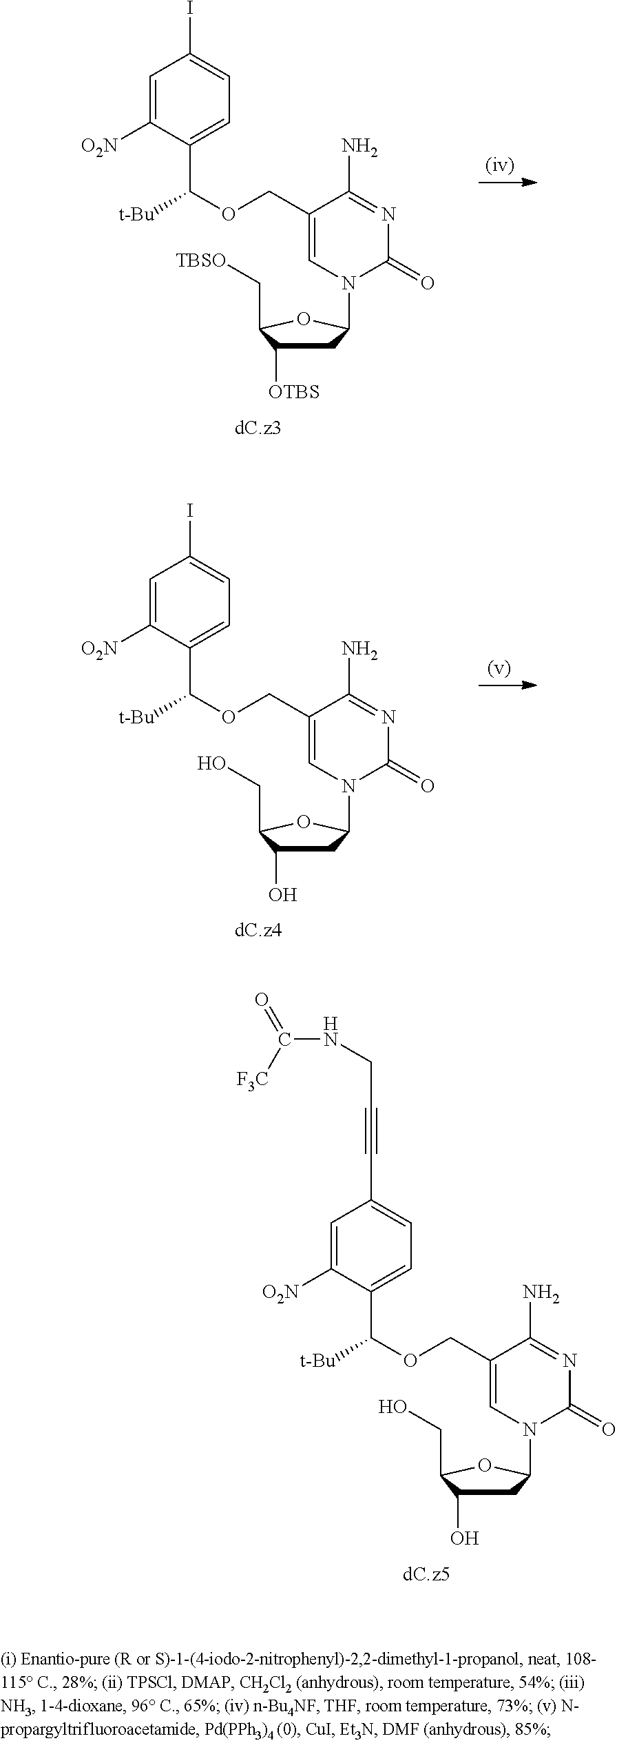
C1C([OTBS])C(C[TBSO])OC1N1C(=O)N=C(N)C(COC([t-Bu])C2=CC=C(I)C=C2[O2N])=C1.C1C(O)C(CO)OC1N1C(=O)N=C(N)C(COC([t-Bu])C2=CC=C(I)C=C2[O2N])=C1.C1C(O)C(CO)OC1N1C(=O)N=C(N)C(COC([t-Bu])C2=CC=C(C#CCNC([F3C])=O)C=C2[O2N])=C1
